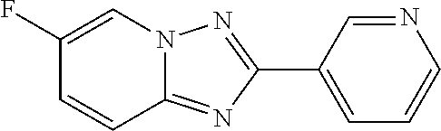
C1(C2=CC=CN=C2)=NN2C(=N1)C=CC(F)=C2
